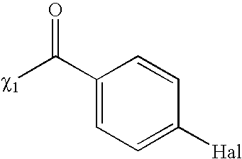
C1(C([c1])=O)=CC=C([Hal])C=C1
